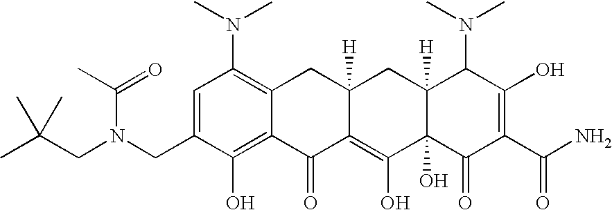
N(CC1=CC(N(C)C)=C2C(=C1O)C(=O)C1=C(O)C3(O)C([H])(CC1([H])C2)C(N(C)C)C(O)=C(C(N)=O)C3=O)(CC(C)(C)C)C(C)=O
